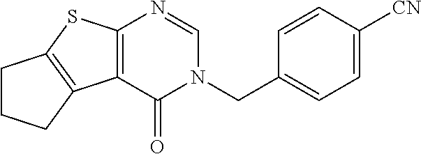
C1=CC(CN2C(=O)C3=C(N=C2)SC2=C3CCC2)=CC=C1[CN]
